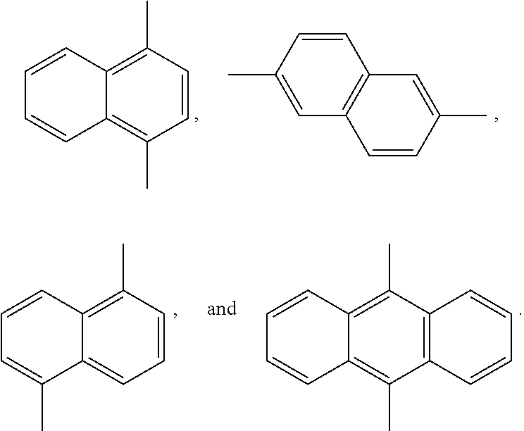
C1=CC(C)=C2C(=C1C)C=CC=C2.C1=CC(C)=CC2=C1C=C(C)C=C2.C1=CC(C)=C2C(=C1)C(C)=CC=C2.C12=C(C(C)=C3C(=C1C)C=CC=C3)C=CC=C2
